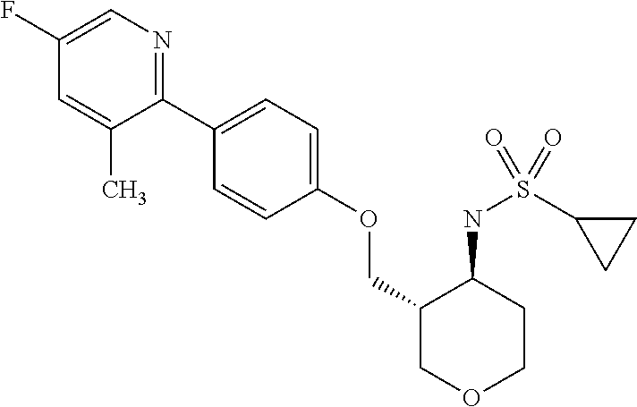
C1(F)=CN=C(C2=CC=C(OCC3COCCC3NS(C3CC3)(=O)=O)C=C2)C(C)=C1
